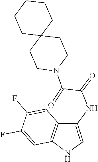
C1CN(C(=O)C(=O)NC2=CNC3=C2C=C(F)C(F)=C3)CCC12CCCCC2
